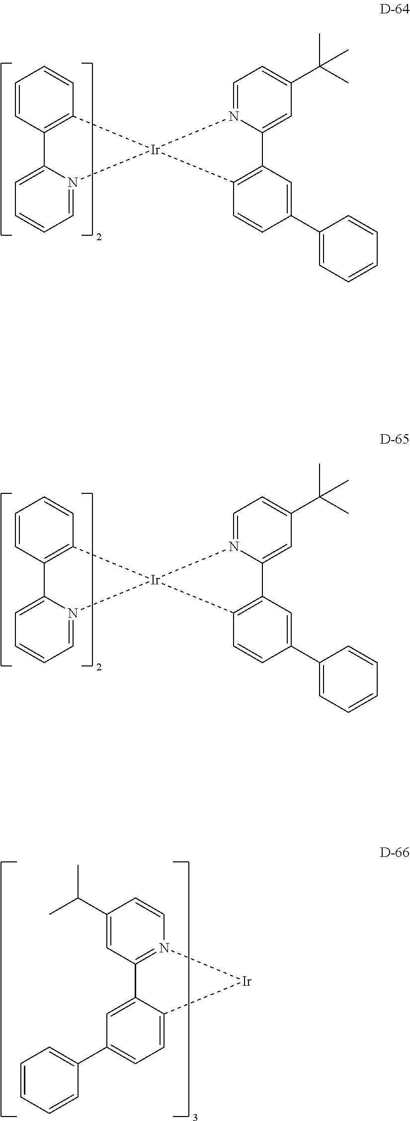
C1=CC2=C(C=C1)C1=CC=CC=N1[Ir]21N2=CC=C(C(C)(C)C)C=C2C2=C1C=CC(C1=CC=CC=C1)=C2.C1=CC2=C(C=C1)C1=CC=CC=N1[Ir]21N2=CC=C(C(C)(C)C)C=C2C2=C1C=CC(C1=CC=CC=C1)=C2.C1=CN2=C(C=C1C(C)C)C1=CC(C3=CC=CC=C3)=CC=C1[Ir]2
